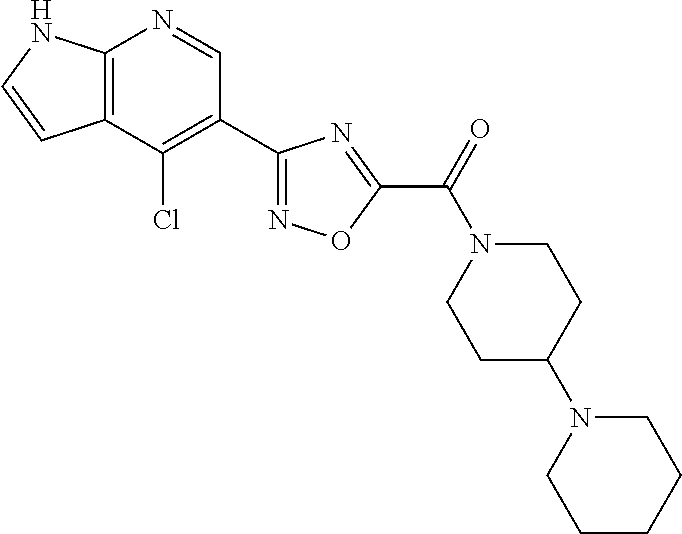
C12=C(C(Cl)=C(C3=NOC(C(=O)N4CCC(N5CCCCC5)CC4)=N3)C=N1)C=CN2
